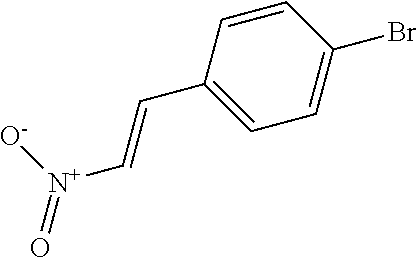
C1=CC(C=C[N+](=O)[O-])=CC=C1Br
